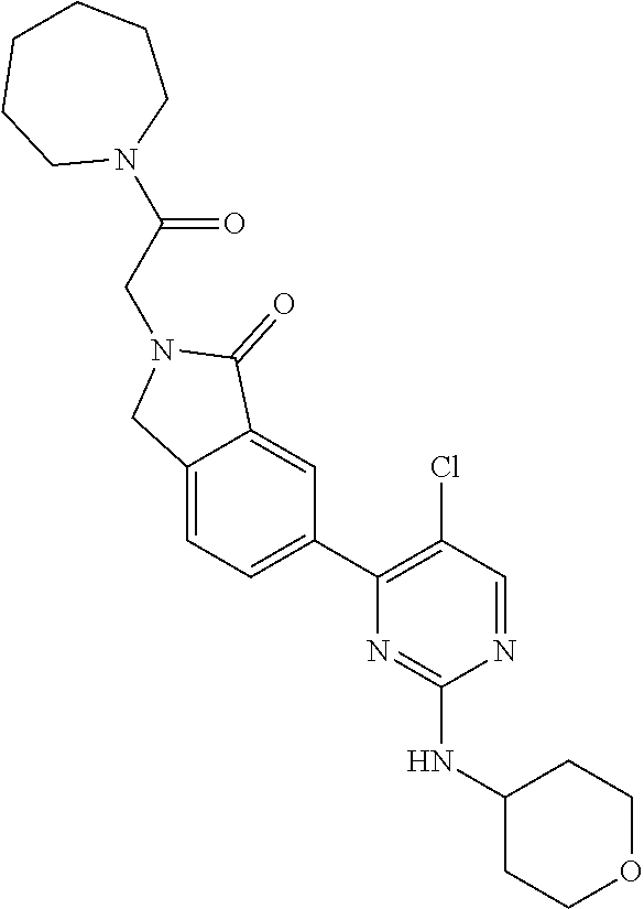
N1=CC(Cl)=C(C2=CC=C3C(=C2)C(=O)N(CC(N2CCCCCC2)=O)C3)N=C1NC1CCOCC1
